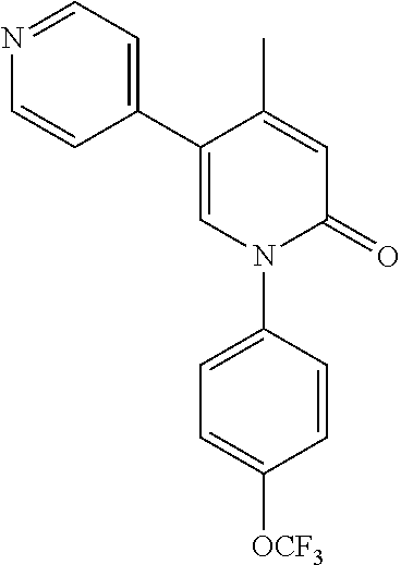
C1=C(C)C(C2=CC=NC=C2)=CN(C2=CC=C([OCF3])C=C2)C1=O
